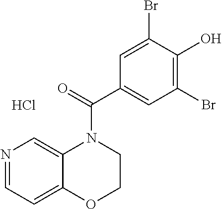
N1=CC=C2C(=C1)N(C(C1=CC(Br)=C(O)C(Br)=C1)=O)CCO2.Cl
